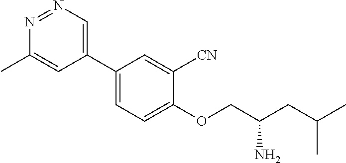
N1=NC=C(C2=CC=C(OCC(CC(C)C)N)C([CN])=C2)C=C1C
